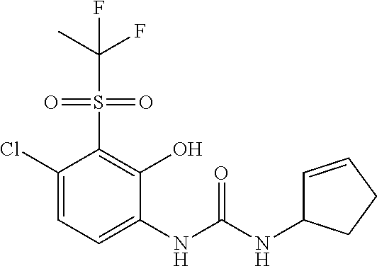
C1(Cl)=CC=C(NC(NC2C=CCC2)=O)C(O)=C1S(=O)(=O)C(C)(F)F
